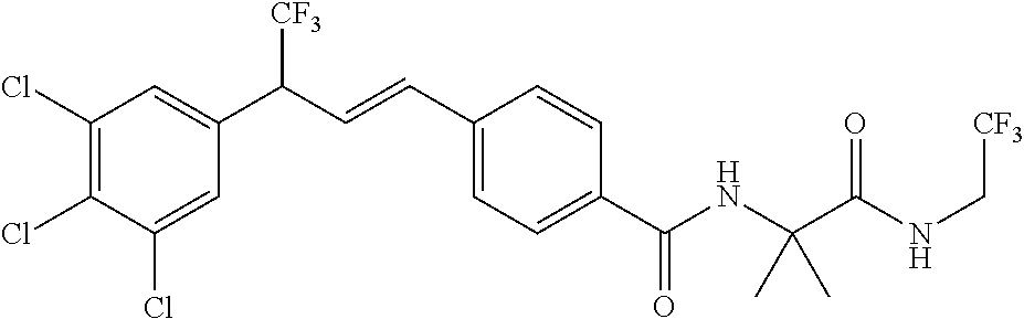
C1(Cl)=C(Cl)C(Cl)=CC(C(C=CC2=CC=C(C(NC(C(NC[CF3])=O)(C)C)=O)C=C2)[CF3])=C1
